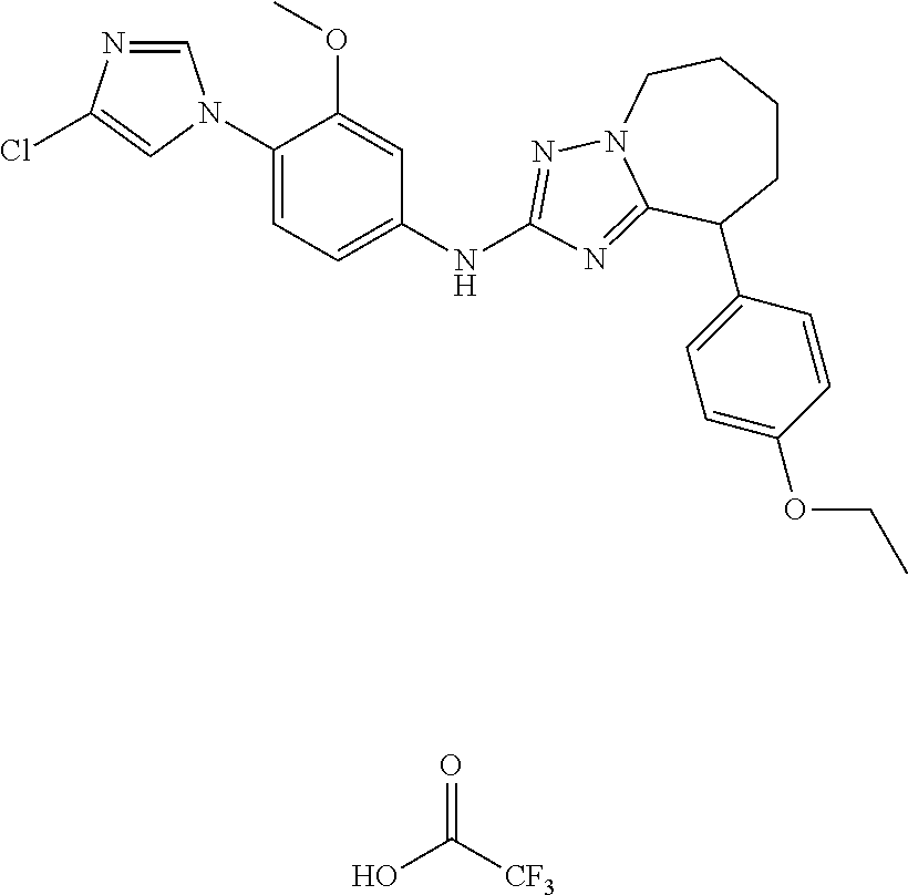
C1=NC(Cl)=CN1C1=CC=C(NC2=NN3CCCCC(C4=CC=C(OCC)C=C4)C3=N2)C=C1OC.OC(=O)[CF3]
